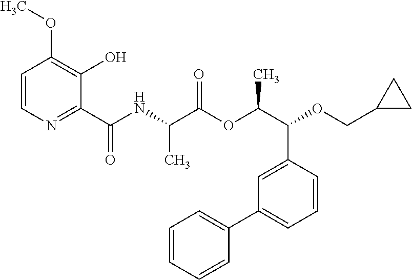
N(C(C(OC(C(OCC1CC1)C1=CC(C2=CC=CC=C2)=CC=C1)C)=O)C)C(C1=NC=CC(OC)=C1O)=O
